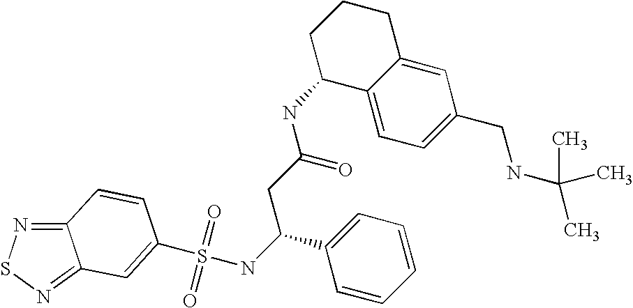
C12=NSN=C1C=C(S(NC(CC(NC1C3=CC=C(CNC(C)(C)C)C=C3CCC1)=O)C1=CC=CC=C1)(=O)=O)C=C2
